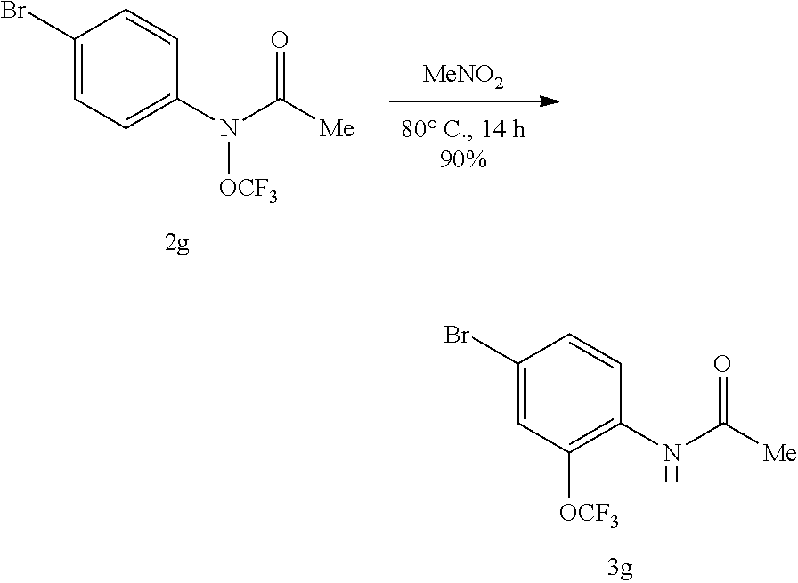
N(C([Me])=O)C1=C([OCF3])C=C(Br)C=C1.[MeNO2].N(C([Me])=O)([OCF3])C1=CC=C(Br)C=C1
